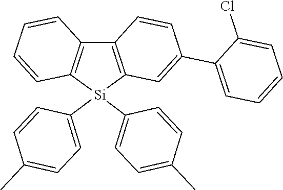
C12=C([Si](C3=CC=C(C)C=C3)(C3=CC=C(C)C=C3)C3=C1C=CC(C1=CC=CC=C1Cl)=C3)C=CC=C2
